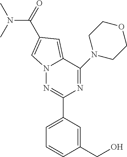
C1(CO)=CC(C2=NN3C(=CC(C(=O)N(C)C)=C3)C(N3CCOCC3)=N2)=CC=C1
